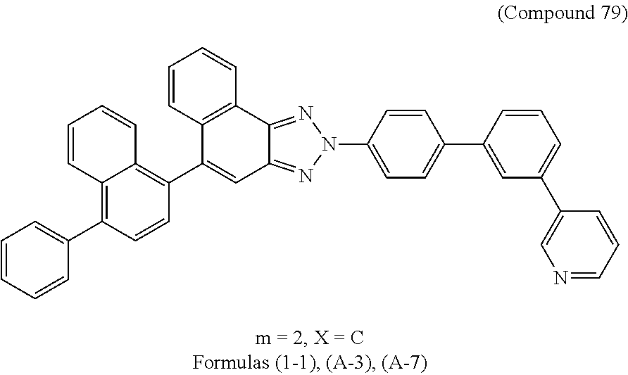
C12=C(C3=NN(C4=CC=C(C5=CC(C6=CN=CC=C6)=CC=C5)C=C4)N=C3C=C1C1=C3C(=C(C4=CC=CC=C4)C=C1)C=CC=C3)C=CC=C2
